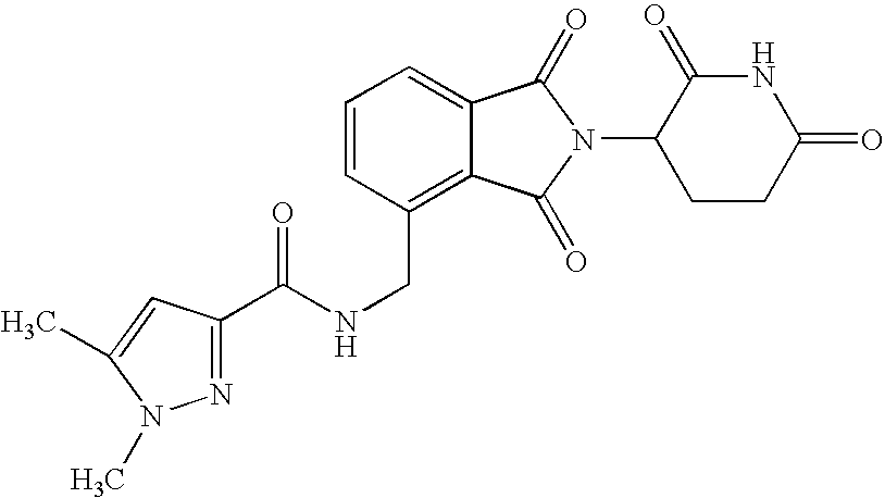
C1=CC(CNC(=O)C2=NN(C)C(C)=C2)=C2C(=C1)C(=O)N(C1CCC(=O)NC1=O)C2=O
